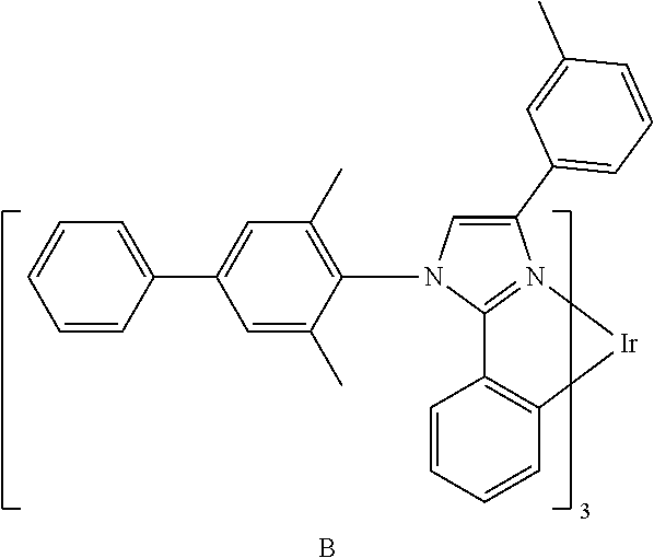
B.C1(C2=CC=CC(C)=C2)=CN(C2=C(C)C=C(C3=CC=CC=C3)C=C2C)C2=N1[Ir]C1=C2C=CC=C1
